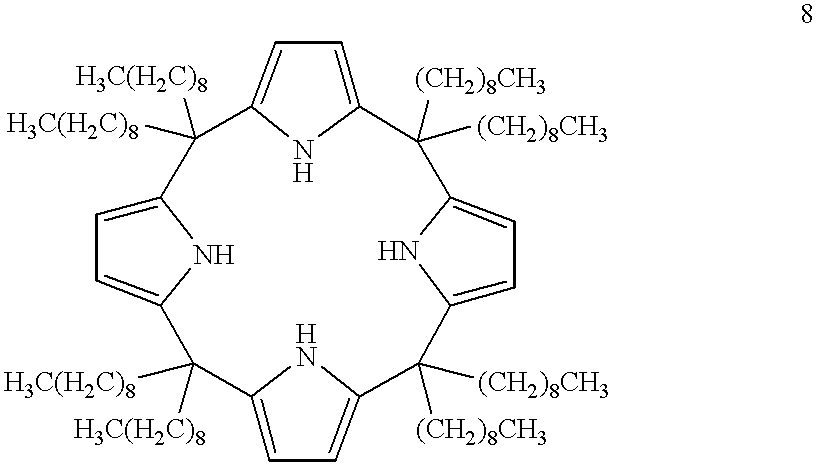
C12=CC=C(N1)C([H3C(H2C)8])([H3C(H2C)8])C1=CC=C(N1)C([(CH2)8CH3])([(CH2)8CH3])C1=CC=C(N1)C([(CH2)8CH3])([(CH2)8CH3])C1=CC=C(N1)C2([H3C(H2C)8])[H3C(H2C)8]
